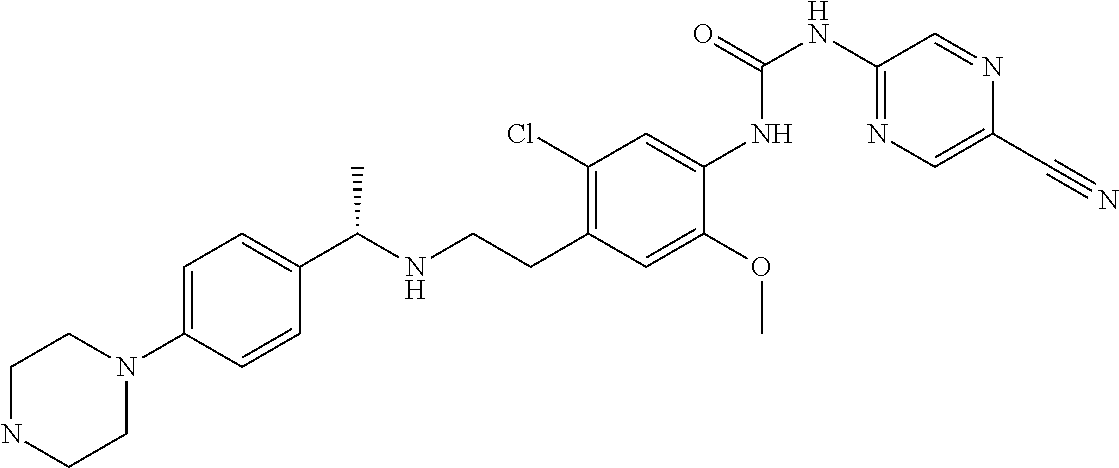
C1=C(N2CCNCC2)C=CC(C(NCCC2=C(Cl)C=C(NC(NC3=NC=C(C#N)N=C3)=O)C(OC)=C2)C)=C1
